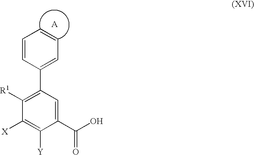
C1([R1])=C(C2=CC=CC=C2)C=C(C(O)=O)C([Y])=C1[X]
